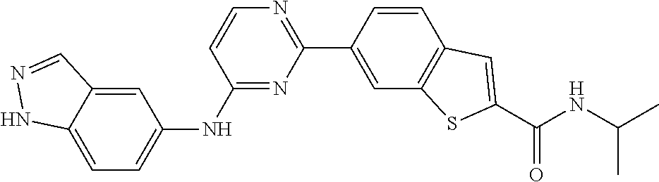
C1=CC(C2=NC=CC(NC3=CC=C4C(=C3)C=NN4)=N2)=CC2=C1C=C(C(NC(C)C)=O)S2
